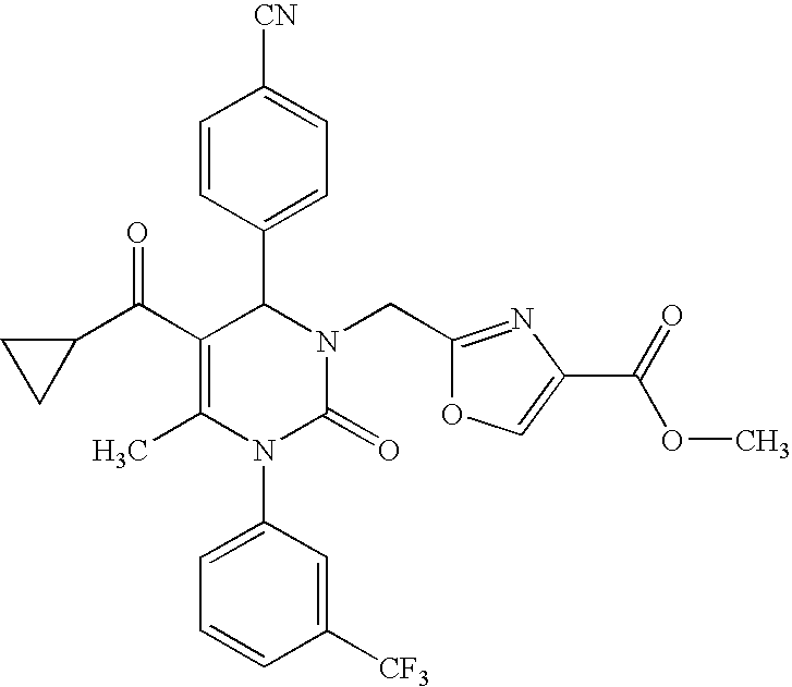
C(C1=C(C)N(C2=CC=CC([CF3])=C2)C(=O)N(CC2=NC(C(=O)OC)=CO2)C1C1=CC=C([CN])C=C1)(=O)C1CC1
